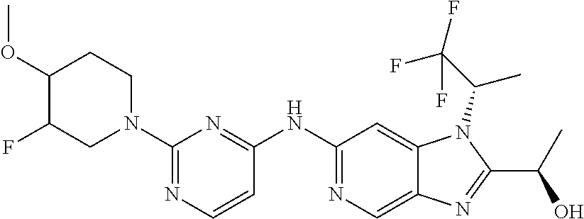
C1N(C2=NC=CC(NC3=NC=C4C(=C3)N(C(C(F)(F)F)C)C(C(C)O)=N4)=N2)CC(F)C(OC)C1
